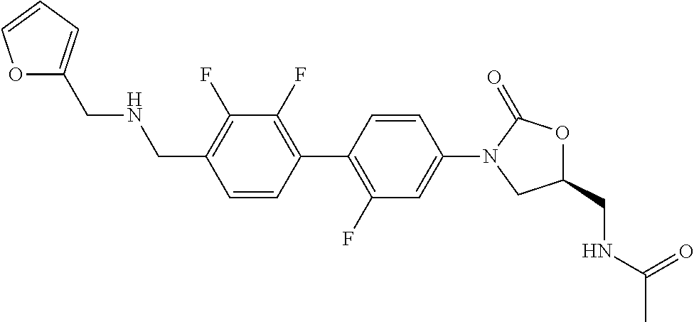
C1=CC(C2=C(F)C=C(N3CC(CNC(C)=O)OC3=O)C=C2)=C(F)C(F)=C1CNCC1=CC=CO1
